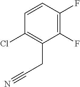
C1=CC(F)=C(F)C(CC#N)=C1Cl
